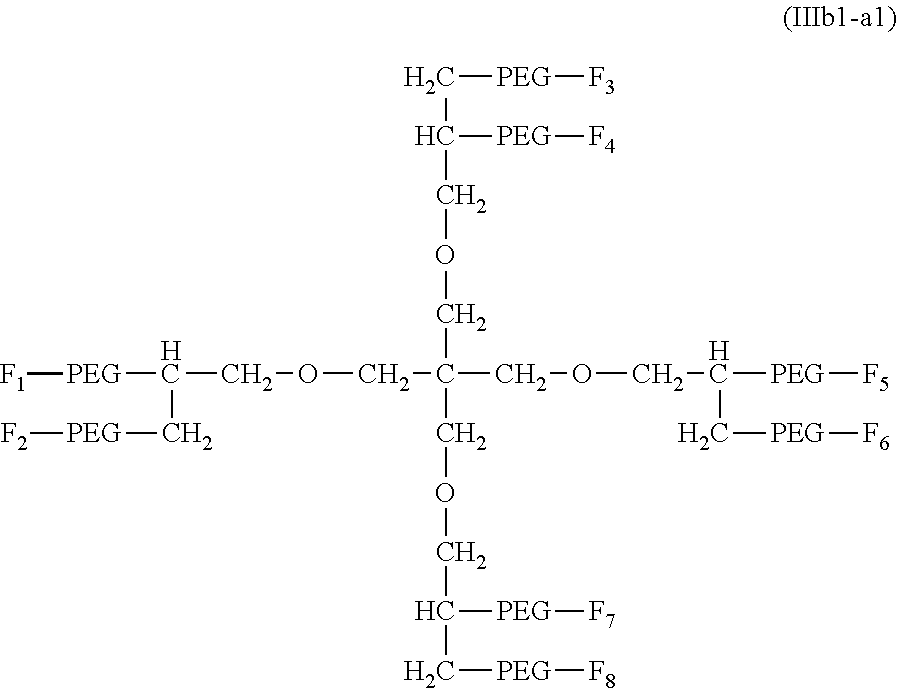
[PEG](C(COCC(COCC(C[PEG][F6])[PEG][F5])(COCC(C[PEG][F3])[PEG][F4])COCC(C[PEG][F8])[PEG][F7])C[PEG][F2])[F1]
